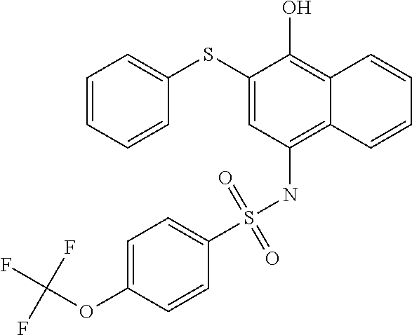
C1(SC2=CC=CC=C2)=CC(NS(C2=CC=C(OC(F)(F)F)C=C2)(=O)=O)=C2C(=C1O)C=CC=C2
